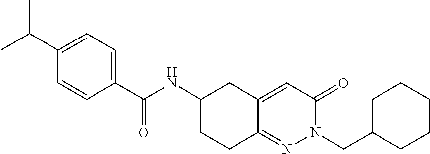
C1(C(C)C)=CC=C(C(NC2CCC3=NN(CC4CCCCC4)C(=O)C=C3C2)=O)C=C1
